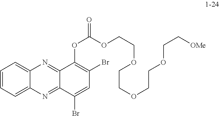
C1=CC=C2C(=C1)N=C1C(=N2)C(Br)=CC(Br)=C1OC(=O)OCCOCCOCCOCC[OMe]
